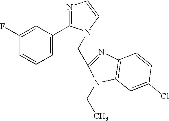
C1=C(F)C=CC=C1C1=NC=CN1CC1=NC2=C(N1CC)C=C(Cl)C=C2
